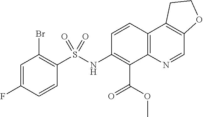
C1=C(F)C=CC(S(NC2=C(C(OC)=O)C3=C(C=C2)C2=C(C=N3)OCC2)(=O)=O)=C1Br
